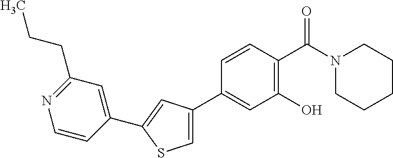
C1(C2=CC(O)=C(C(N3CCCCC3)=O)C=C2)=CSC(C2=CC(CCC)=NC=C2)=C1
